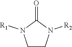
C1CN([R2])C(=O)N1[R1]
